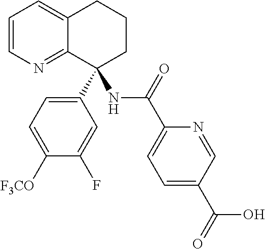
C1=CN=C2C(=C1)CCCC2(C1=CC=C([F3CO])C(F)=C1)NC(C1=CC=C(C(=O)O)C=N1)=O
